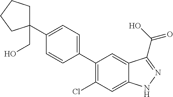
C1(C2(CO)CCCC2)=CC=C(C2=C(Cl)C=C3C(=C2)C(C(O)=O)=NN3)C=C1
